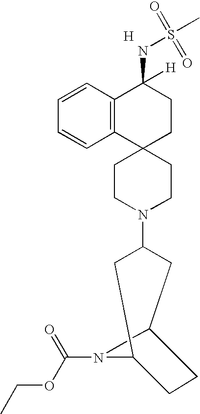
C12(CCN(C3CC4CCC(C3)N4C(OCC)=O)CC1)CCC(NS(C)(=O)=O)([H])C1=C2C=CC=C1.[H]
